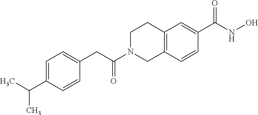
C(N1CC2=C(CC1)C=C(C(NO)=O)C=C2)(=O)CC1=CC=C(C(C)C)C=C1
